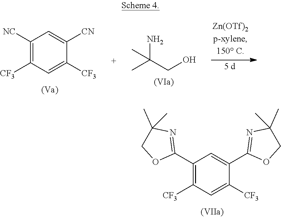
C1(C2=NC(C)(C)CO2)=C([CF3])C=C([CF3])C(C2=NC(C)(C)CO2)=C1.C1([NC])=C([CF3])C=C([CF3])C([CN])=C1.C(CO)(C)(N)C
